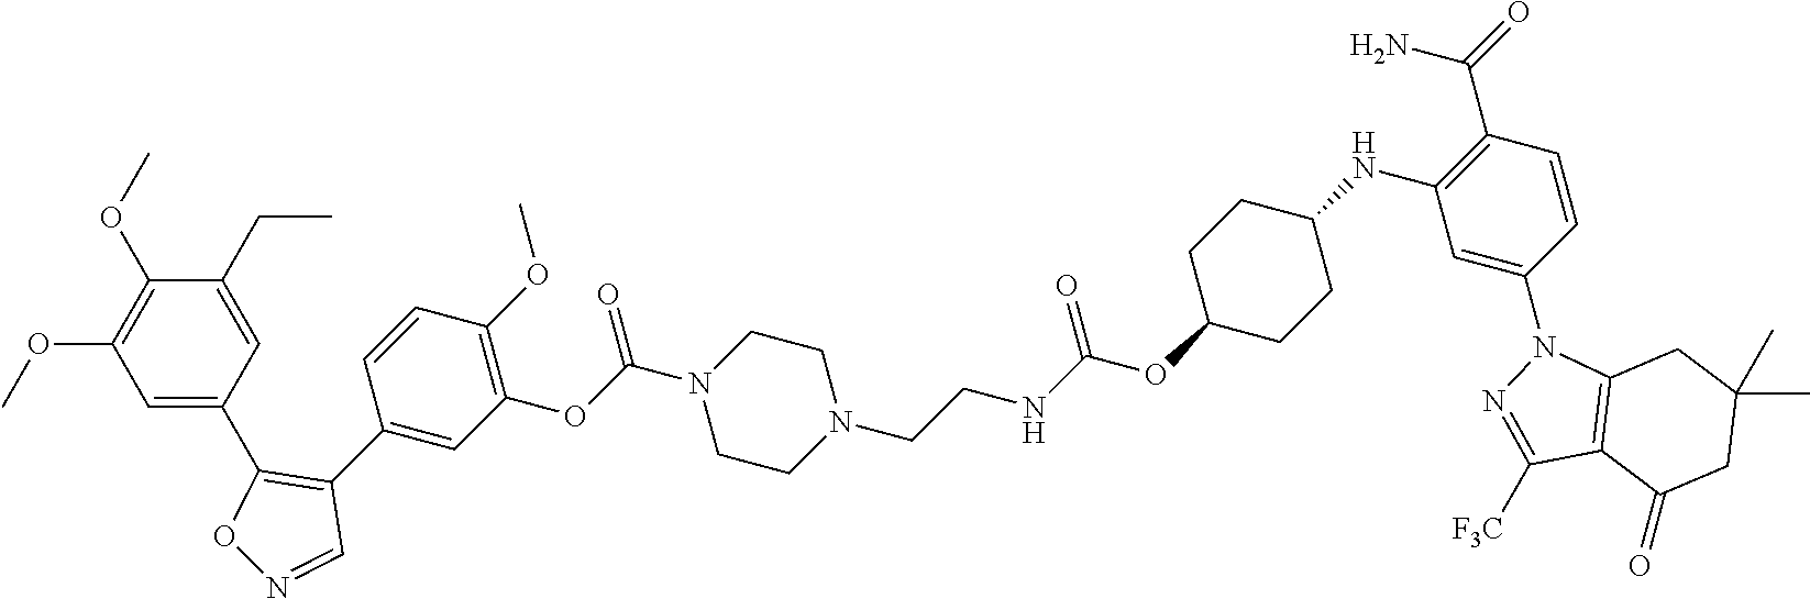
C(CNC(OC1CCC(NC2=C(C(=O)N)C=CC(N3N=C([F3C])C4=C3CC(C)(C)CC4=O)=C2)CC1)=O)N1CCN(C(=O)OC2=C(OC)C=CC(C3=C(C4=CC(OC)=C(OC)C(CC)=C4)ON=C3)=C2)CC1
